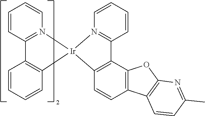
C1=CC=CC2=C1C1=N(C=CC=C1)[Ir]21N2=C(C3=C1C=CC1=C3OC3=C1C=CC(C)=N3)C=CC=C2
